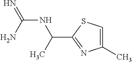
N(C(N)=N)C(C1=NC(C)=CS1)C
